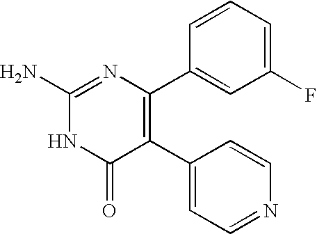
C1(N)=NC(C2=CC(F)=CC=C2)=C(C2=CC=NC=C2)C(=O)N1
